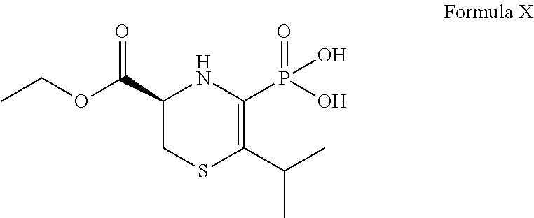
C1(C(OCC)=O)CSC(C(C)C)=C(P(O)(=O)O)N1
